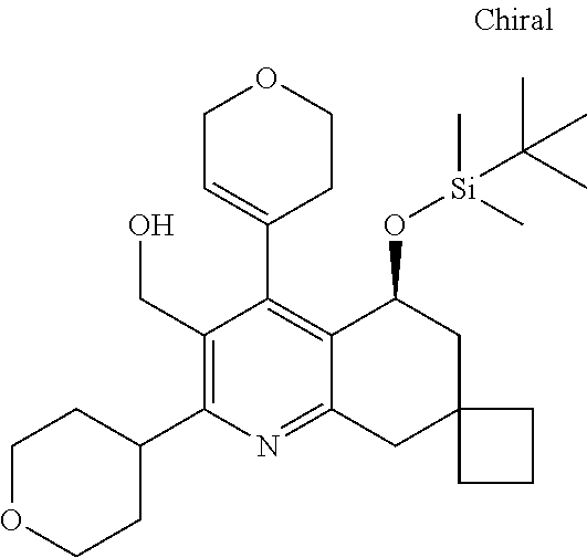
C1(CO)=C(C2CCOCC2)N=C2C(=C1C1=CCOCC1)C(O[Si](C)(C)C(C)(C)C)CC1(C2)CCC1
